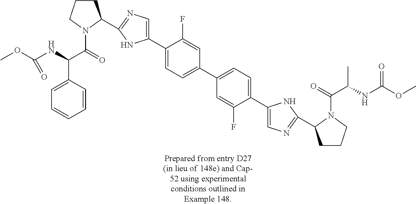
C1CCN(C(=O)C(NC(OC)=O)C2=CC=CC=C2)C1C1=NC=C(C2=CC=C(C3=CC=C(C4=CN=C(C5CCCN5C(=O)C(NC(OC)=O)C)N4)C(F)=C3)C=C2F)N1
